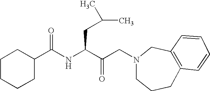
C1CCCC(C(NC(C(CN2CCCC3=C(C2)C=CC=C3)=O)CC(C)C)=O)C1
